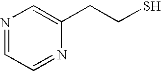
C1=NC=C(CCS)N=C1
